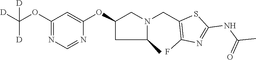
C1=C(OC2CC(C)N(CC3=C(F)N=C(NC(=O)C)S3)C2)N=CN=C1OC([D])([D])[D]
